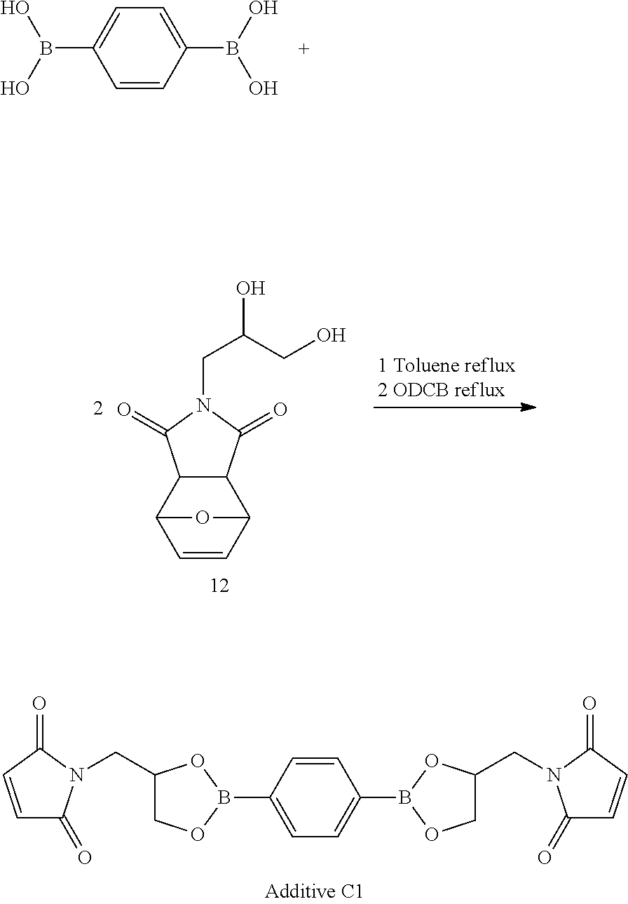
C1=CC(=O)N(CC2COB(C3=CC=C(B4OCC(CN5C(=O)C=CC5=O)O4)C=C3)O2)C1=O.C1=CC(B(O)O)=CC=C1B(O)O.C12C(C3C=CC1O3)C(=O)N(CC(O)CO)C2=O
